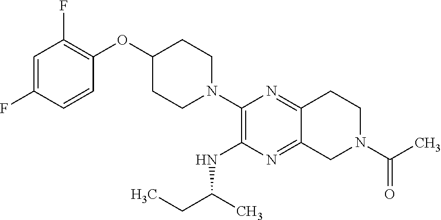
C1=C(F)C=CC(OC2CCN(C3=C(NC(C)CC)N=C4C(=N3)CCN(C(C)=O)C4)CC2)=C1F
